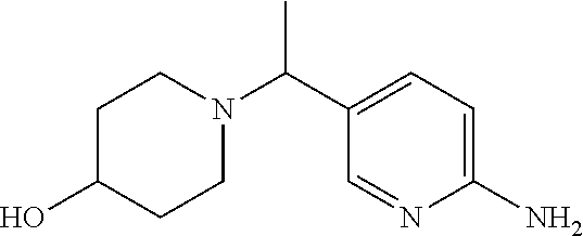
C(C1=CC=C(N)N=C1)(N1CCC(O)CC1)C
